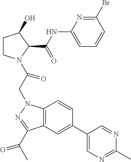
C1CN(C(CN2C3=C(C(C(C)=O)=N2)C=C(C2=CN=C(C)N=C2)C=C3)=O)C(C(NC2=CC=CC(Br)=N2)=O)C1O
